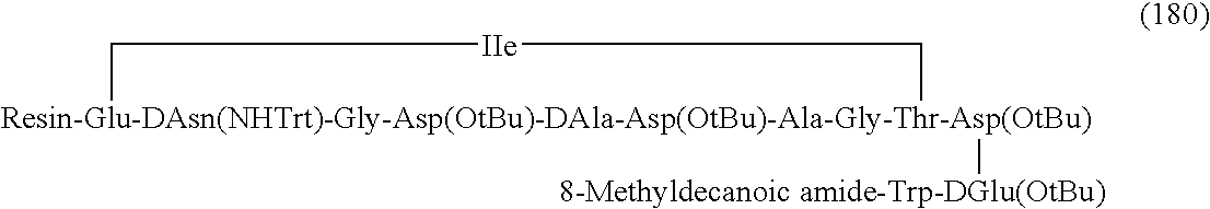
[Resin-Glu-DAsn(NHTrt)-Gly-Asp(OtBu)-DAla-Asp(OtBu)-Ala-Gly-Thr-Asp(OtBu)]1([8-Methyldecanoic amide-Trp-DGlu(OtBu)])C[IIe]C1
